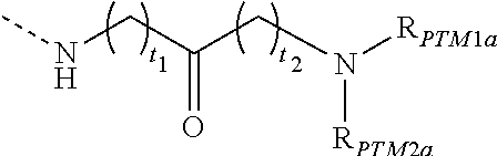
N(CC(CN([RPTM1a])[RPTM2a])=O)C
